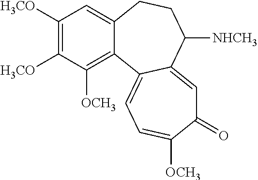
C1([H3CO])=C([H3CO])C([OCH3])=C2C(=C1)CCC([NHCH3])C1=CC(=O)C([OCH3])=CC=C21
